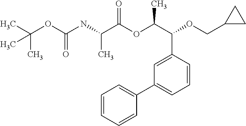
C(OC(NC(C(OC(C(C1=CC(C2=CC=CC=C2)=CC=C1)OCC1CC1)C)=O)C)=O)(C)(C)C
